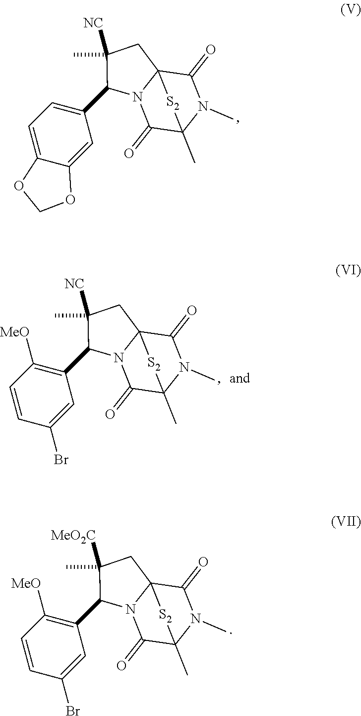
C1(=O)C23N(C(=O)C(C)(N1C)[S2]2)C(C1=CC=C2C(=C1)OCO2)C(C)([NC])C3.C1(=O)C23N(C(=O)C(C)(N1C)[S2]2)C(C1=C([MeO])C=CC(Br)=C1)C(C)([MeO2C])C3.C1(=O)C23N(C(=O)C(C)(N1C)[S2]2)C(C1=C([MeO])C=CC(Br)=C1)C(C)([NC])C3
